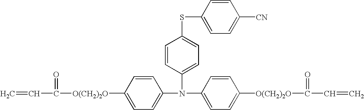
[O(CH2)2O](C(=O)C=C)C1=CC=C(N(C2=CC=C([O(CH2)2O]C(C=C)=O)C=C2)C2=CC=C(SC3=CC=C([CN])C=C3)C=C2)C=C1
